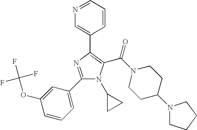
C1=CC=NC=C1C1=C(C(N2CCC(N3CCCC3)CC2)=O)N(C2CC2)C(C2=CC=CC(OC(F)(F)F)=C2)=N1
